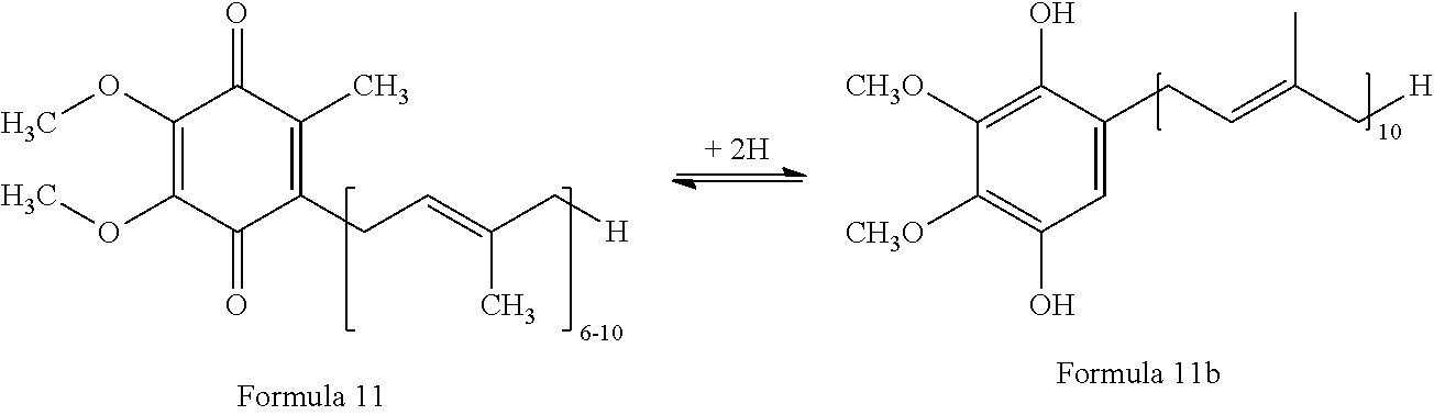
C1(OC)=C(OC)C(=O)C(CC=C(C[H])C)=C(C)C1=O.C1([CH3O])=C(O)C(CC=C(C[H])C)=CC(O)=C1[CH3O]
